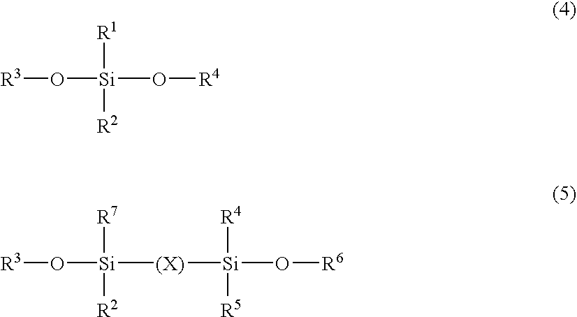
[R3]O[Si](O[R4])([R1])[R2].[R3]O[Si]([(X)][Si]([R4])([R5])O[R6])([R7])[R2]
